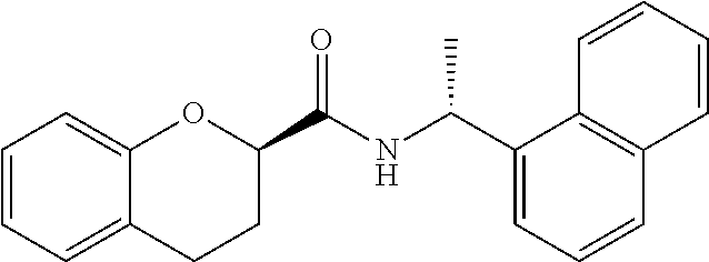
C1=CC=C2C(=C1)OC(C(NC(C1=CC=CC3=C1C=CC=C3)C)=O)CC2
